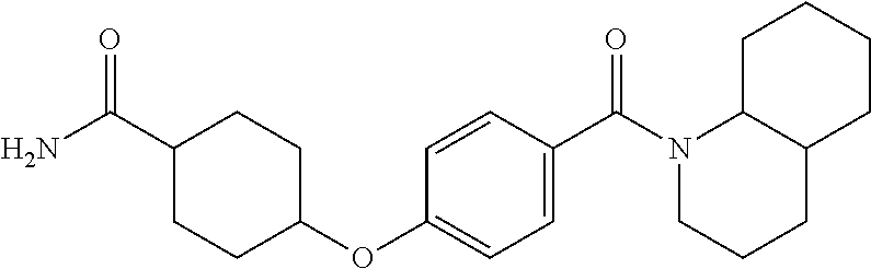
NC(=O)C1CCC(OC2=CC=C(C(N3CCCC4C3CCCC4)=O)C=C2)CC1
